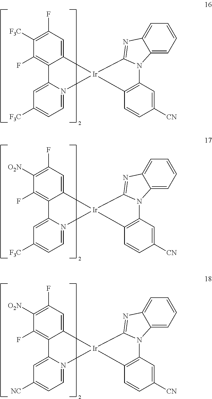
C1(F)=C([O2N])C(F)=C2C(=C1)[Ir]1(N3=CC=C([F3C])C=C23)C2=C(C=C([CN])C=C2)N2C3=CC=CC=C3N=C21.C1(F)=C([O2N])C(F)=C2C(=C1)[Ir]1(N3=CC=C([NC])C=C23)C2=C(C=C([CN])C=C2)N2C3=CC=CC=C3N=C21.C1(F)=C([F3C])C(F)=C2C(=C1)[Ir]1(N3=CC=C([F3C])C=C23)C2=C(C=C([CN])C=C2)N2C3=CC=CC=C3N=C21
